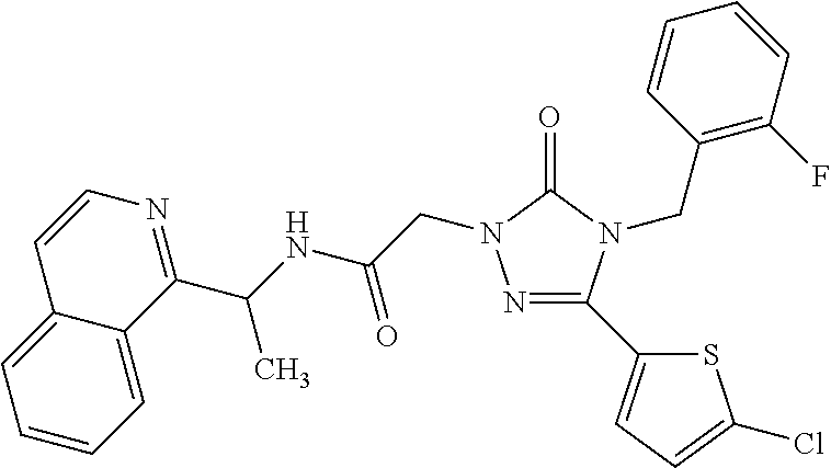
N1=C(C2=CC=C(Cl)S2)N(CC2=C(F)C=CC=C2)C(=O)N1CC(=O)NC(C1=NC=CC2=CC=CC=C12)C
